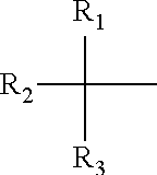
[R2]C(C)([R3])[R1]
